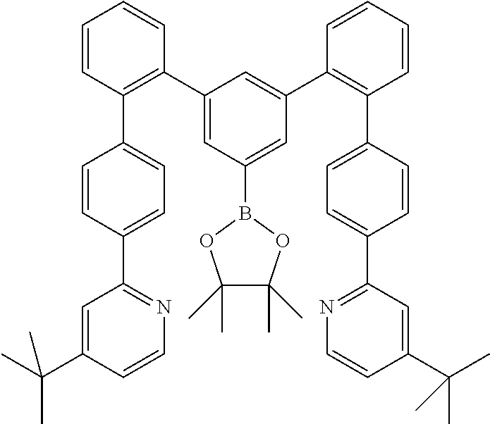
C1=C(C(C)(C)C)C=CN=C1C1=CC=C(C2=C(C3=CC(B4OC(C)(C)C(C)(C)O4)=CC(C4=C(C5=CC=C(C6=NC=CC(C(C)(C)C)=C6)C=C5)C=CC=C4)=C3)C=CC=C2)C=C1
